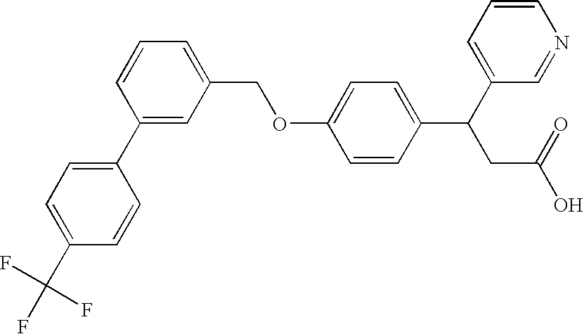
C1(C(F)(F)F)=CC=C(C2=CC(COC3=CC=C(C(CC(O)=O)C4=CC=CN=C4)C=C3)=CC=C2)C=C1
